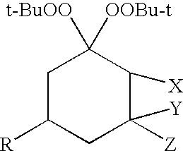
C1C([R])CC([Z])([Y])C([X])C1([t-BuOO])[OOBu-t]
